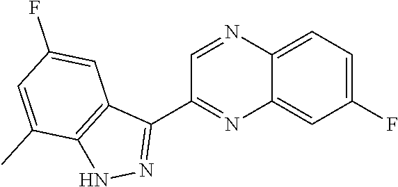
C1=NC2=CC=C(F)C=C2N=C1C1=NNC2=C1C=C(F)C=C2C
